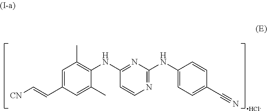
C1=C(C=C[CN])C=C(C)C(NC2=NC(NC3=CC=C(C#N)C=C3)=NC=C2)=C1C.[HCl]
